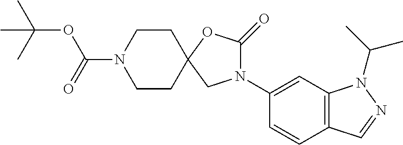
C(OC(N1CCC2(CC1)CN(C1=CC3=C(C=C1)C=NN3C(C)C)C(=O)O2)=O)(C)(C)C
